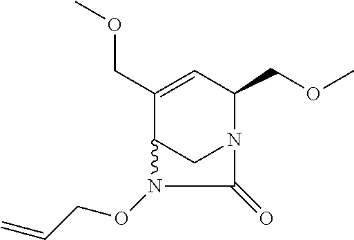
C1(COC)N2CC(C(COC)=C1)N(OCC=C)C2=O
